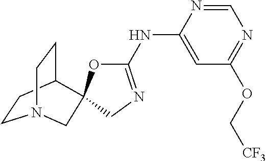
C1(NC2=CC(OC[CF3])=NC=N2)=NCC2(O1)C1CCN(CC1)C2
